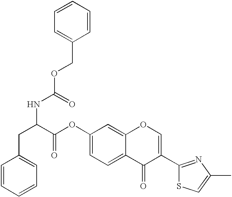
C1=CC=CC=C1CC(NC(OCC1=CC=CC=C1)=O)C(OC1=CC=C2C(=C1)OC=C(C1=NC(C)=CS1)C2=O)=O
